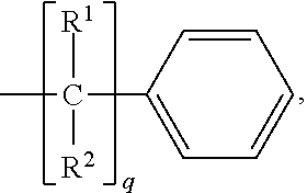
C1(C(C)([R1])[R2])=CC=CC=C1
